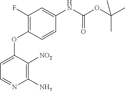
C1=C(OC2=C(F)C=C(NC(OC(C)(C)C)=O)C=C2)C([NO2])=C(N)N=C1
